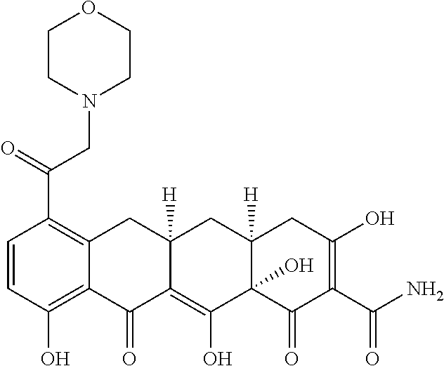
C1=CC(O)=C2C(=C1C(=O)CN1CCOCC1)CC1([H])C(=C(O)C3(O)C([H])(C1)CC(O)=C(C(N)=O)C3=O)C2=O
